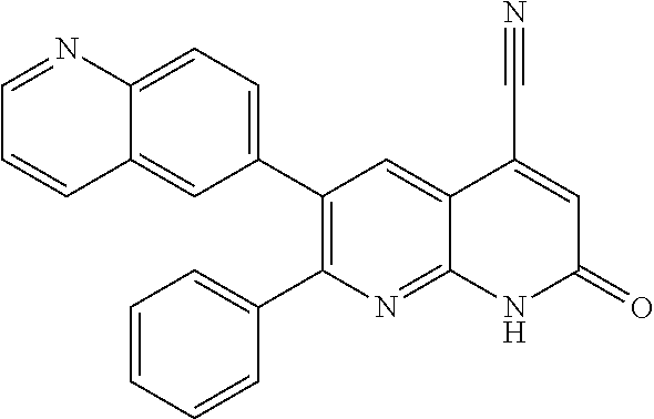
C12=CC=C(C3=C(C4=CC=CC=C4)N=C4C(=C3)C(C#N)=CC(=O)N4)C=C1C=CC=N2
